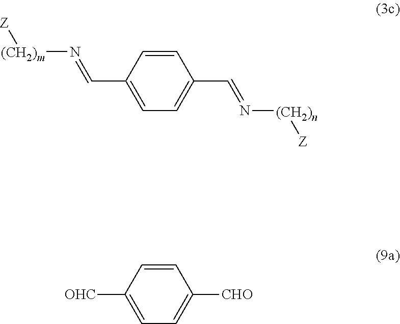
C1=CC(C=N[(CH2)m][Z])=CC=C1C=N[(CH2)n][Z].C1=CC([OHC])=CC=C1[CHO]
